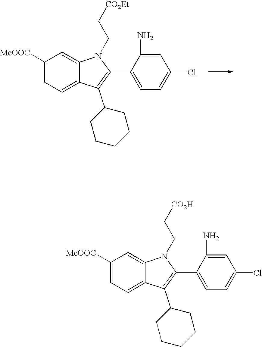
C1([MeOOC])=CC=C2C(=C1)N(CC[CO2H])C(C1=CC=C(Cl)C=C1N)=C2C1CCCCC1.C1([MeOOC])=CC=C2C(=C1)N(CC[CO2Et])C(C1=CC=C(Cl)C=C1N)=C2C1CCCCC1
